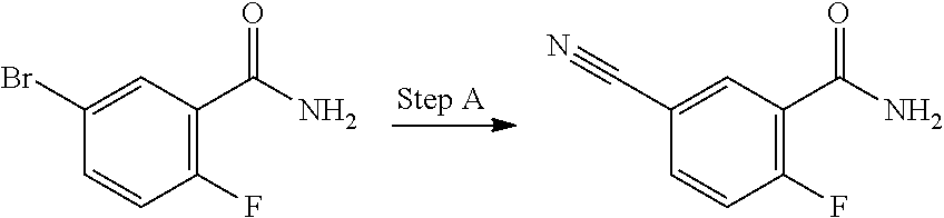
C1(Br)=CC(C(N)=O)=C(F)C=C1.C1(C#N)=CC(C(N)=O)=C(F)C=C1
